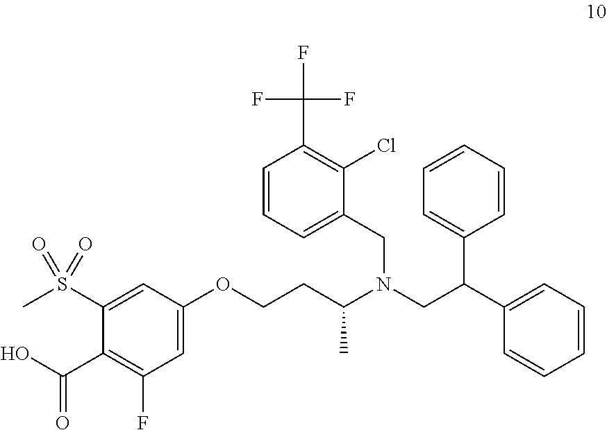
O(CCC(N(CC(C1=CC=CC=C1)C1=CC=CC=C1)CC1=CC=CC(C(F)(F)F)=C1Cl)C)C1=CC(F)=C(C(O)=O)C(S(C)(=O)=O)=C1
